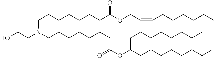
C(N(CCCCCCCC(OC(CCCCCCCC)CCCCCCCC)=O)CCO)CCCCCCC(OCC=CCCCCCC)=O
